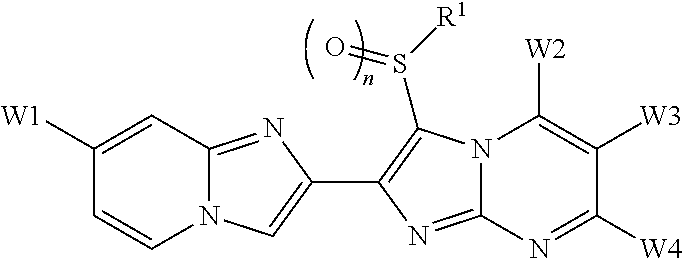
N12C(=NC(C3=C(S([R1])=O)N4C(=N3)N=C([W4])C([W3])=C4[W2])=C1)C=C([W1])C=C2
